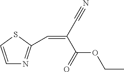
C1=CSC(C=C(C#N)C(=O)OCC)=N1
